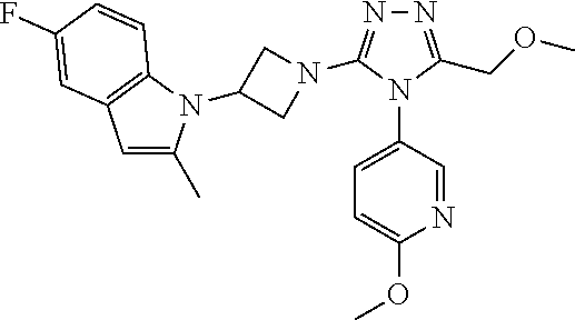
N1=C(COC)N(C2=CC=C(OC)N=C2)C(N2CC(N3C(C)=CC4=C3C=CC(F)=C4)C2)=N1
